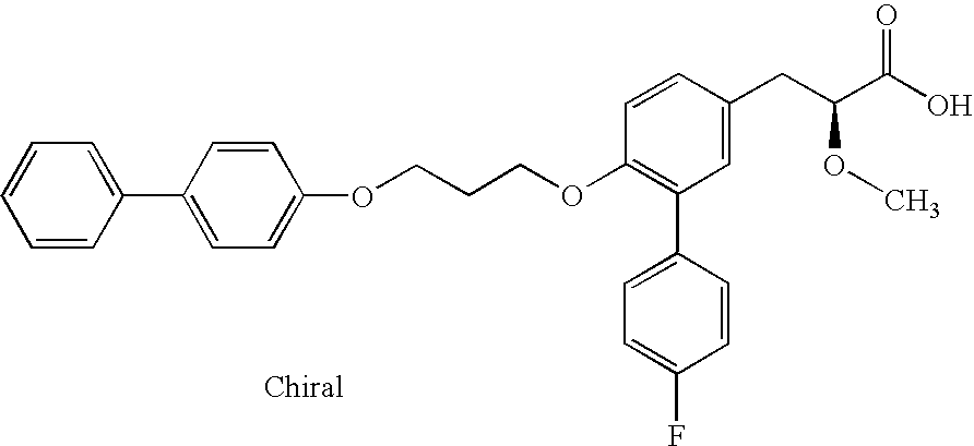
O(C1=C(C2=CC=C(F)C=C2)C=C(CC(C(O)=O)OC)C=C1)CCCOC1=CC=C(C2=CC=CC=C2)C=C1
